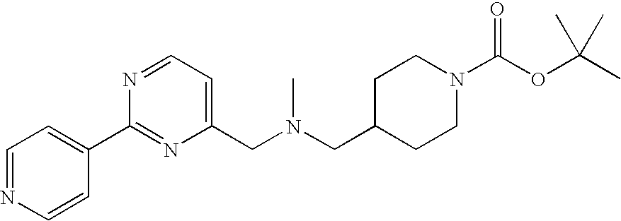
C1=NC=CC(C2=NC(CN(CC3CCN(C(OC(C)(C)C)=O)CC3)C)=CC=N2)=C1
